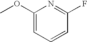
C1(OC)=CC=CC(F)=N1
